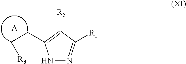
C(CC1=C([R5])C([R1])=NN1)[R3]
